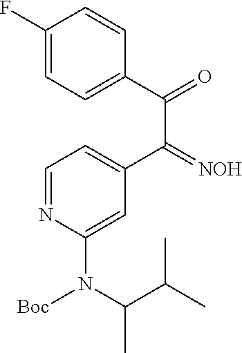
C1=C(C(C(=O)C2=CC=C(F)C=C2)=[NOH])C=C(N(C(C(C)C)C)[Boc])N=C1
